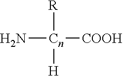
N[Cn]([R])([H])[COOH]
